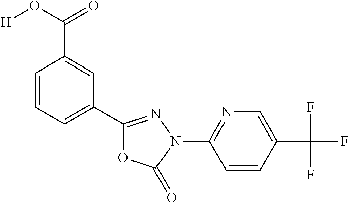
C1(C2=NN(C3=NC=C(C(F)(F)F)C=C3)C(=O)O2)=CC=CC(C(O[H])=O)=C1
